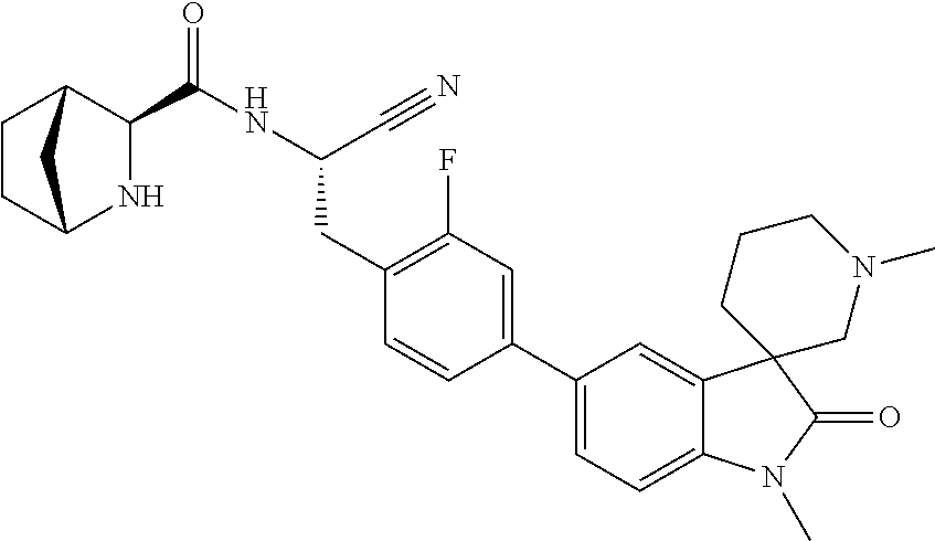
C1CC2NC(C(NC(C#N)CC3=C(F)C=C(C4=CC=C5C(=C4)C4(C(=O)N5C)CN(C)CCC4)C=C3)=O)C1C2
